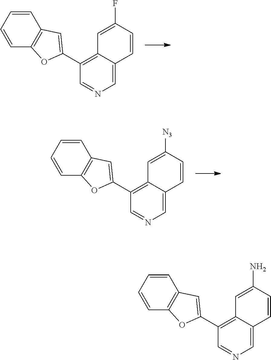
C1=CC2=C(C=C1)C=C(C1=C3C(=CN=C1)C=CC(F)=C3)O2.C1=CC2=C(C=C1)C=C(C1=C3C(=CN=C1)C=CC([N3])=C3)O2.C1=CC2=C(C=C1)C=C(C1=C3C(=CN=C1)C=CC(N)=C3)O2
